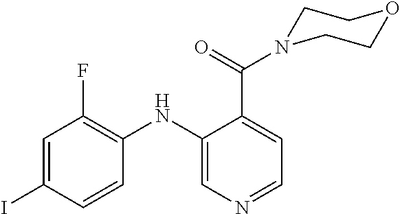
C1=C(I)C=CC(NC2=CN=CC=C2C(=O)N2CCOCC2)=C1F
